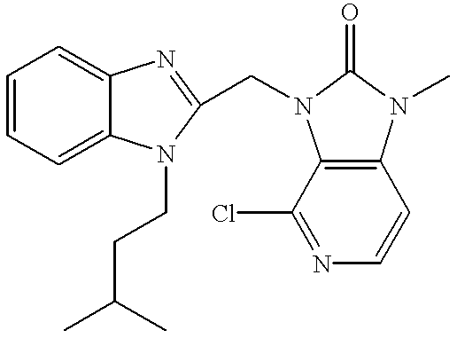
C1=CC=C2C(=C1)N=C(CN1C3=C(C=CN=C3Cl)N(C)C1=O)N2CCC(C)C
